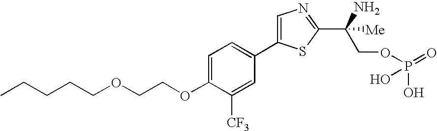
C(CCCOCCOC1=CC=C(C2=CN=C(C(N)(COP(=O)(O)O)[Me])S2)C=C1[CF3])C
